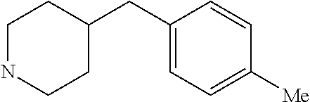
C1NCCC(CC2=CC=C([Me])C=C2)C1
